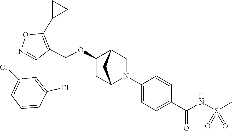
N1=C(C2=C(Cl)C=CC=C2Cl)C(COC2CC3N(C4=CC=C(C(NS(C)(=O)=O)=O)C=C4)CC2C3)=C(C2CC2)O1
